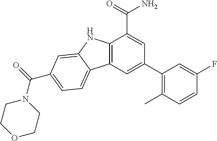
C12=C(C=C(C3=C(C)C=CC(F)=C3)C=C1C(N)=O)C1=CC=C(C(N3CCOCC3)=O)C=C1N2
